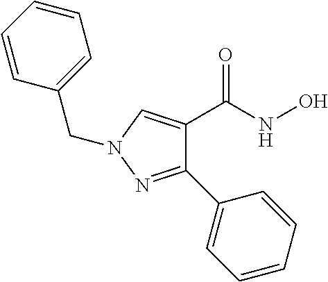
C1(C2=CC=CC=C2)=NN(CC2=CC=CC=C2)C=C1C(NO)=O
